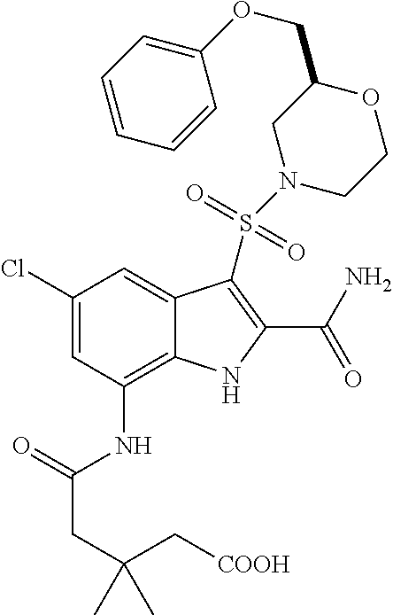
C1(Cl)=CC(NC(CC(C)(C[COOH])C)=O)=C2C(=C1)C(S(=O)(N1CCOC(COC3=CC=CC=C3)C1)=O)=C(C(N)=O)N2
